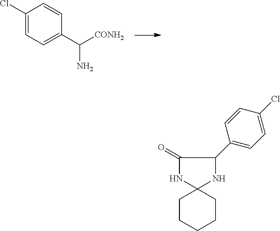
C1(Cl)=CC=C(C([CONH2])N)C=C1.C1(=O)NC2(NC1C1=CC=C(Cl)C=C1)CCCCC2
